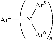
[Ar4]N([Ar5])[Ar6]
